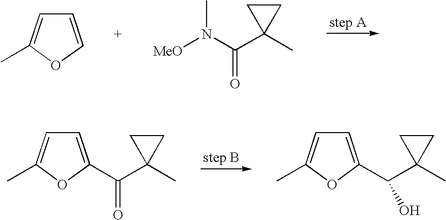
C1=COC(C)=C1.[MeO]N(C(C1(C)CC1)=O)C.C1=C(C(C2(C)CC2)=O)OC(C)=C1.C1=C(C(C2(C)CC2)O)OC(C)=C1
